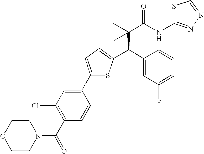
C(C(C)(C(NC1=NN=CS1)=O)C)(C1=CC(F)=CC=C1)C1=CC=C(C2=CC(Cl)=C(C(=O)N3CCOCC3)C=C2)S1
